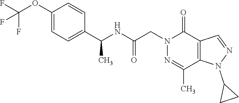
C1(OC(F)(F)F)=CC=C(C(NC(CN2C(=O)C3=C(C(C)=N2)N(C2CC2)N=C3)=O)C)C=C1
